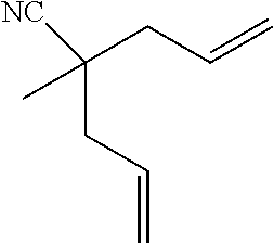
C(CC=C)(CC=C)(C)[NC]
